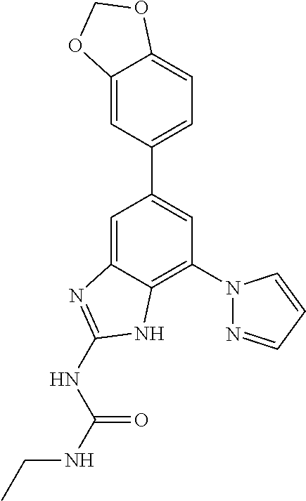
C1=C2C(=C(N3N=CC=C3)C=C1C1=CC=C3C(=C1)OCO3)NC(NC(NCC)=O)=N2
